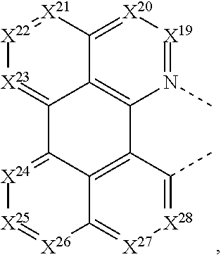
C12=[X23][X22]=[X21]C3=[X20][X19]=N(C)C(=C13)C1=C3C2=[X24][X25]=[X26]C3=[X27][X28]=C1C
